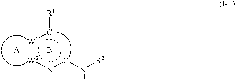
[W1](:[W2]ncN[R2])c[R1].B.[A]
